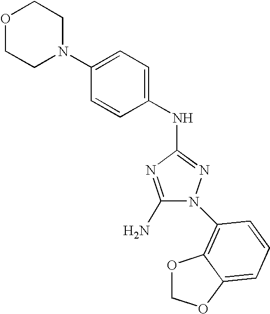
C1(N)=NC(NC2=CC=C(N3CCOCC3)C=C2)=NN1C1=C2OCOC2=CC=C1
